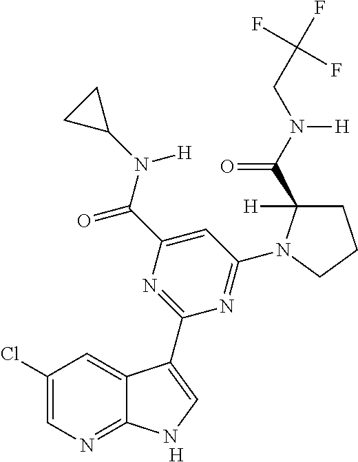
[H].C1(Cl)=CN=C2C(=C1)C(C1=NC(C(N(C3CC3)[H])=O)=CC(N3C(C(N(CC(F)(F)F)[H])=O)([H])CCC3)=N1)=CN2
